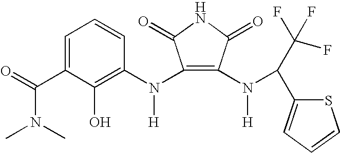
C1(N(C2=C(O)C(C(=O)N(C)C)=CC=C2)[H])=C(N([H])C(C(F)(F)F)C2=CC=CS2)C(=O)NC1=O
